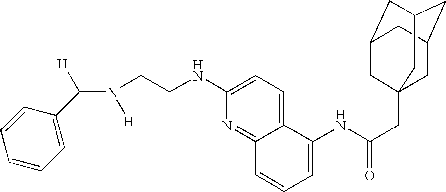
C1=CC(C(N([H])CCNC2=CC=C3C(=N2)C=CC=C3NC(CC23CC4CC(CC(C2)C4)C3)=O)[H])=CC=C1
